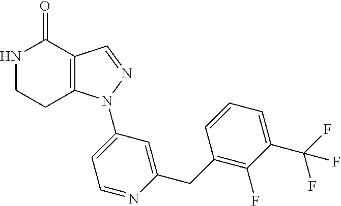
C12=C(C=NN1C1=CC=NC(CC3=C(F)C(C(F)(F)F)=CC=C3)=C1)C(=O)NCC2
